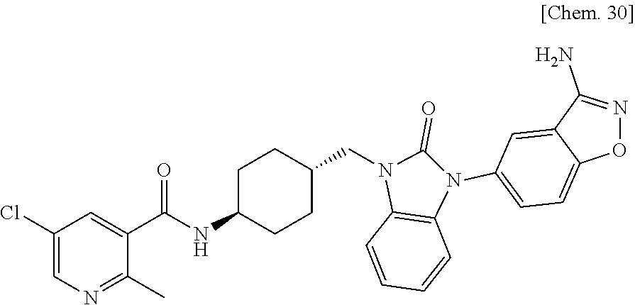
C1(Cl)=CN=C(C)C(C(NC2CCC(CN3C4=C(N(C5=CC=C6C(=C5)C(N)=NO6)C3=O)C=CC=C4)CC2)=O)=C1
